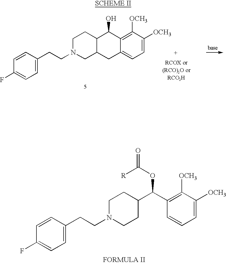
C1=CC(F)=CC=C1CCN1CC2C(CC1)C(O)C1=C([OCH3])C([OCH3])=CC=C1C2.C1N(CCC2=CC=C(F)C=C2)CCC(C(C2=C([OCH3])C([OCH3])=CC=C2)OC([R])=O)C1
